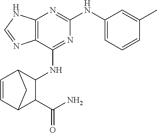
C12=C(C(NC3C4C=CC(C3C(N)=O)C4)=NC(NC3=CC=CC(C)=C3)=N1)N=CN2
